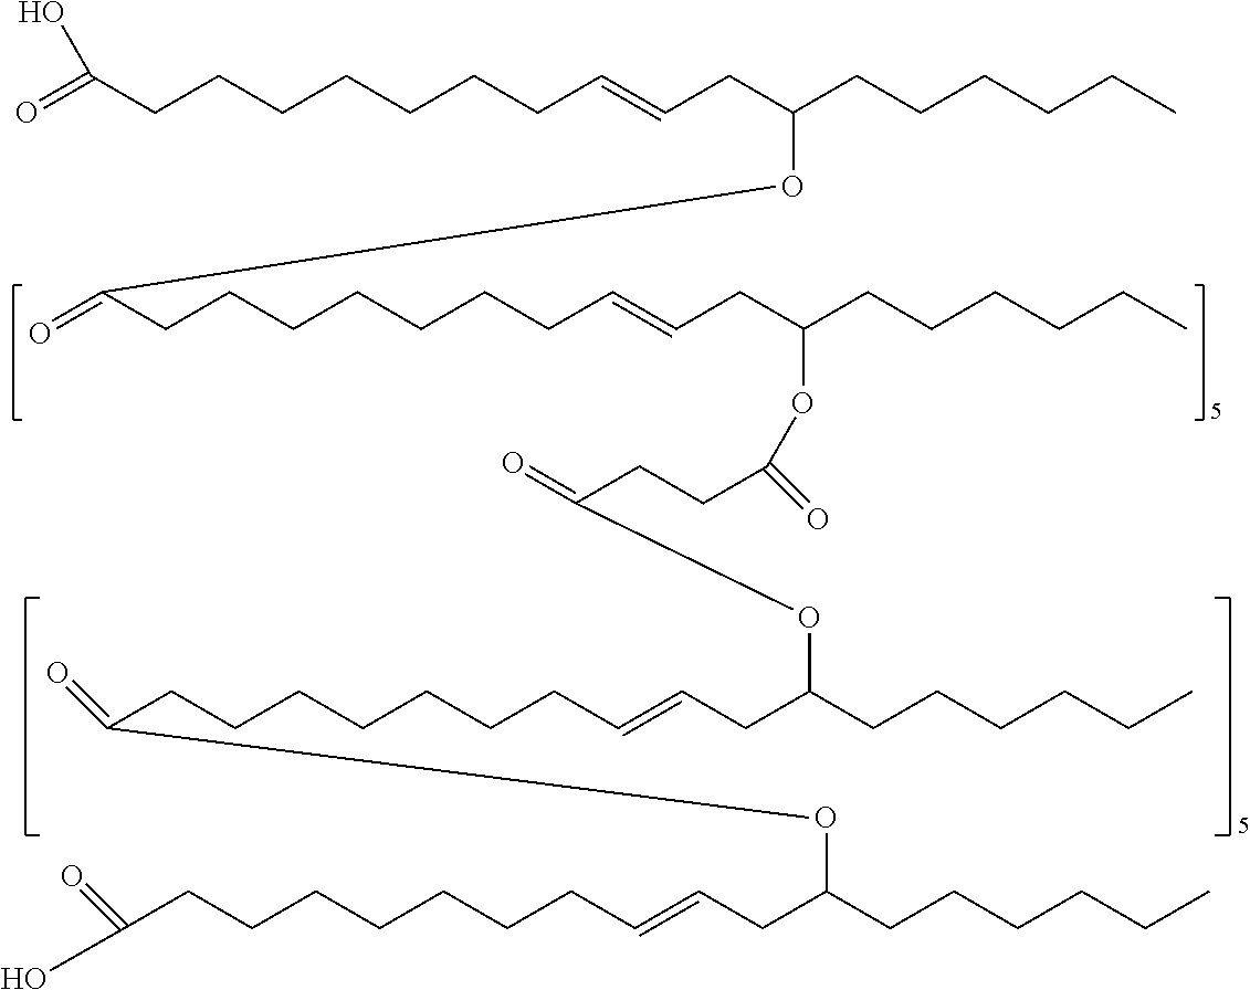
O=C(CCCCCCCC=CCC(CCCCCC)OC(CCCCCCCC=CCC(CCCCCC)OC(=O)CCC(OC(CC=CCCCCCCCC(=O)OC(CC=CCCCCCCCC(=O)O)CCCCCC)CCCCCC)=O)=O)O
